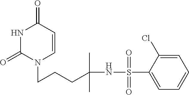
N1C(=O)N(CCCC(NS(C2=CC=CC=C2Cl)(=O)=O)(C)C)C=CC1=O
